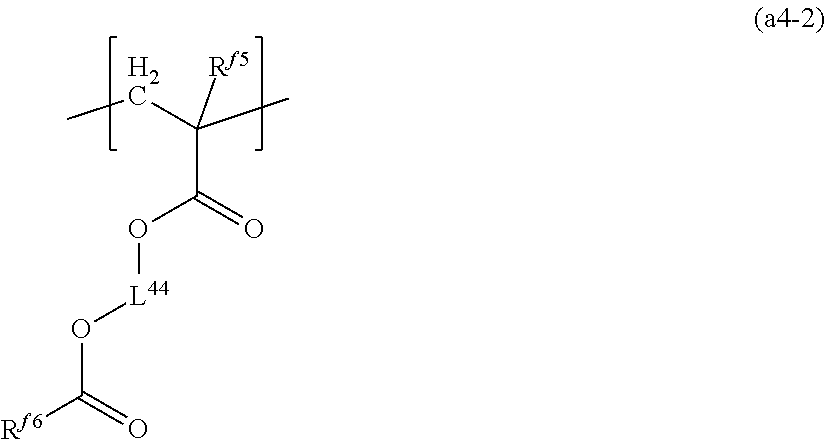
[Rf6]C(=O)O[L44]OC(C([Rf5])(CC)C)=O
